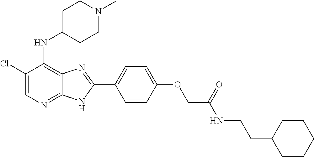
C1(Cl)=CN=C2C(=C1NC1CCN(C)CC1)N=C(C1=CC=C(OCC(NCCC3CCCCC3)=O)C=C1)N2
